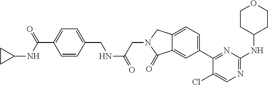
C(NC(=O)CN1CC2=CC=C(C3=NC(NC4CCOCC4)=NC=C3Cl)C=C2C1=O)C1=CC=C(C(NC2CC2)=O)C=C1
